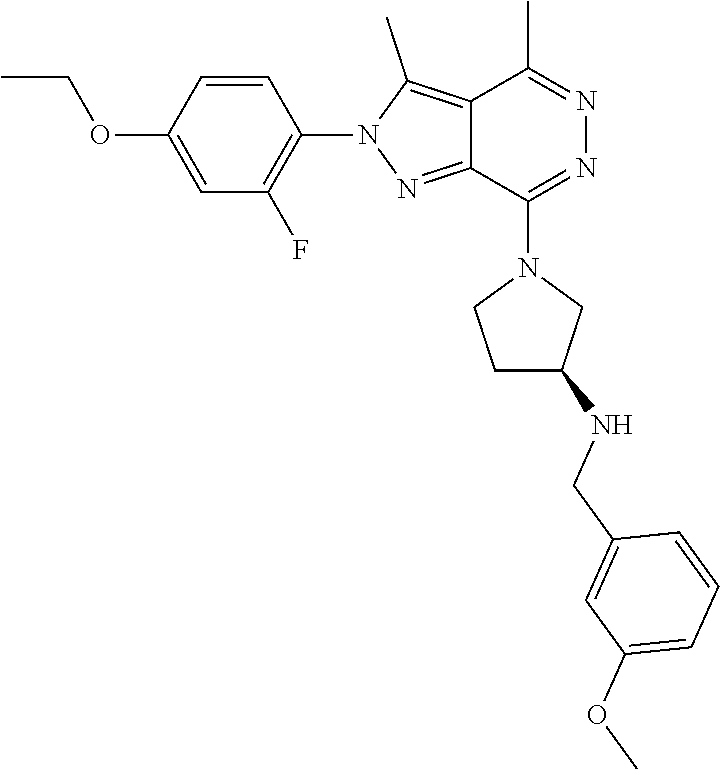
C1=C(OCC)C=CC(N2N=C3C(=C2C)C(C)=NN=C3N2CCC(NCC3=CC(OC)=CC=C3)C2)=C1F
